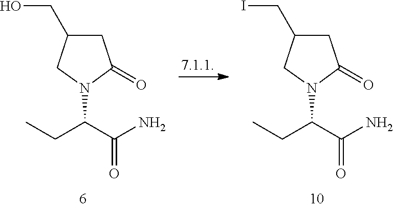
CCC(C(N)=O)N1C(=O)CC(CO)C1.CCC(C(N)=O)N1C(=O)CC(CI)C1
